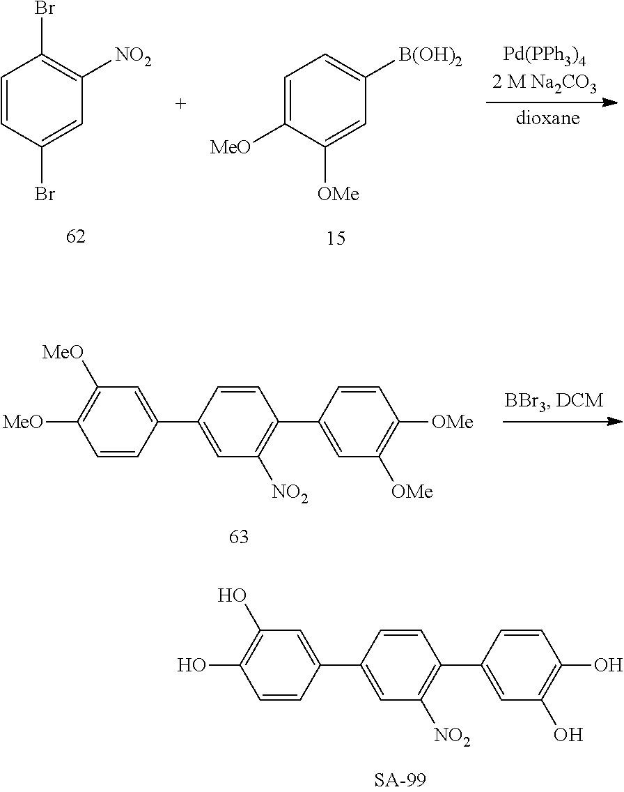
C1=CC(C2=CC([NO2])=C(C3=CC(O)=C(O)C=C3)C=C2)=CC(O)=C1O.C1=CC(Br)=CC([NO2])=C1Br.C1=C([MeO])C([OMe])=CC([B(OH)2])=C1.C1=CC(C2=CC([NO2])=C(C3=CC([OMe])=C([OMe])C=C3)C=C2)=CC([MeO])=C1[MeO]
